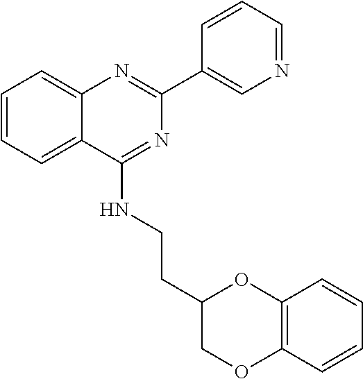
C1=CC=C2C(=C1)N=C(C1=CN=CC=C1)N=C2NCCC1COC2=C(O1)C=CC=C2
